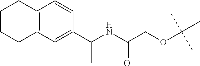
C12=C(C=C(C(NC(COC(C)(C)C)=O)C)C=C1)CCCC2
